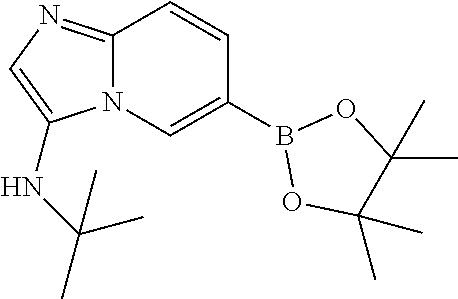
C12=NC=C(NC(C)(C)C)N1C=C(B1OC(C)(C)C(C)(C)O1)C=C2
